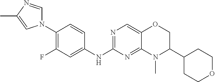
N1(C2=C(F)C=C(NC3=NC=C4C(=N3)N(C)C(C3CCOCC3)CO4)C=C2)C=NC(C)=C1
